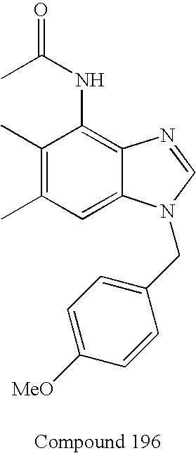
C1(C)=C(C)C=C2C(=C1NC(C)=O)N=CN2CC1=CC=C([MeO])C=C1
